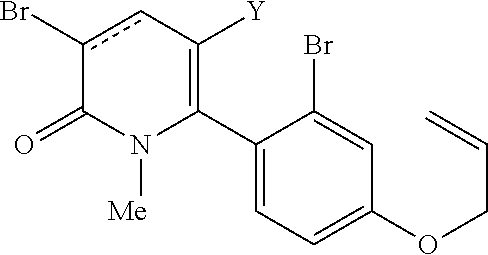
C1(C2=C([Y])cc(Br)C(=O)N2[Me])=CC=C(OCC=C)C=C1Br
